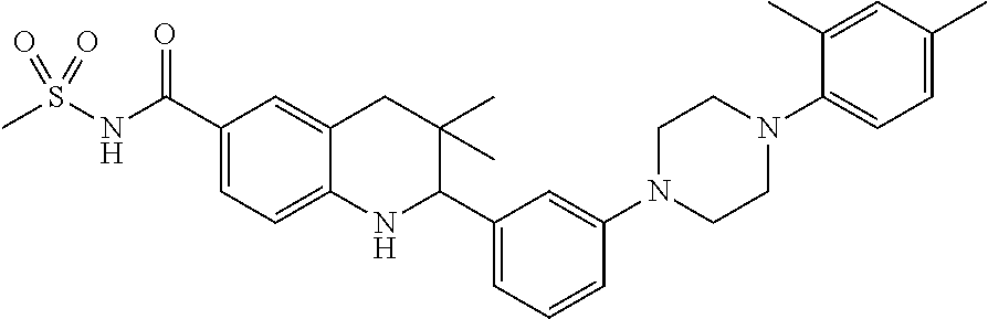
N(C(C1=CC=C2C(=C1)CC(C)(C)C(C1=CC=CC(N3CCN(C4=CC=C(C)C=C4C)CC3)=C1)N2)=O)S(C)(=O)=O
